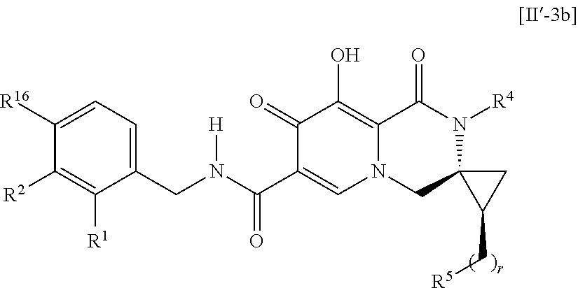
C1(CN(C(C2=CN3C(=C(O)C2=O)C(=O)N([R4])C2(C3)CC2C[R5])=O)[H])=CC=C([R16])C([R2])=C1[R1]
